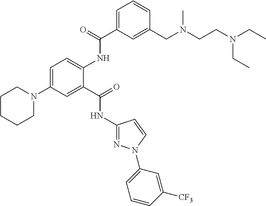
C1=C(N2CCCCC2)C=C(C(=O)NC2=NN(C3=CC=CC([CF3])=C3)C=C2)C(NC(C2=CC=CC(CN(CCN(CC)CC)C)=C2)=O)=C1
